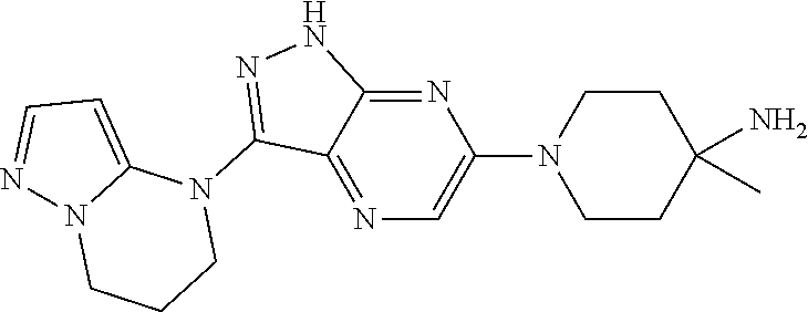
N1(C2=NNC3=NC(N4CCC(C)(N)CC4)=CN=C23)C2=CC=NN2CCC1
